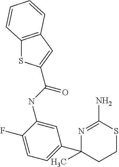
N1=C(N)SCCC1(C1=CC=C(F)C(NC(=O)C2=CC3=C(S2)C=CC=C3)=C1)C
